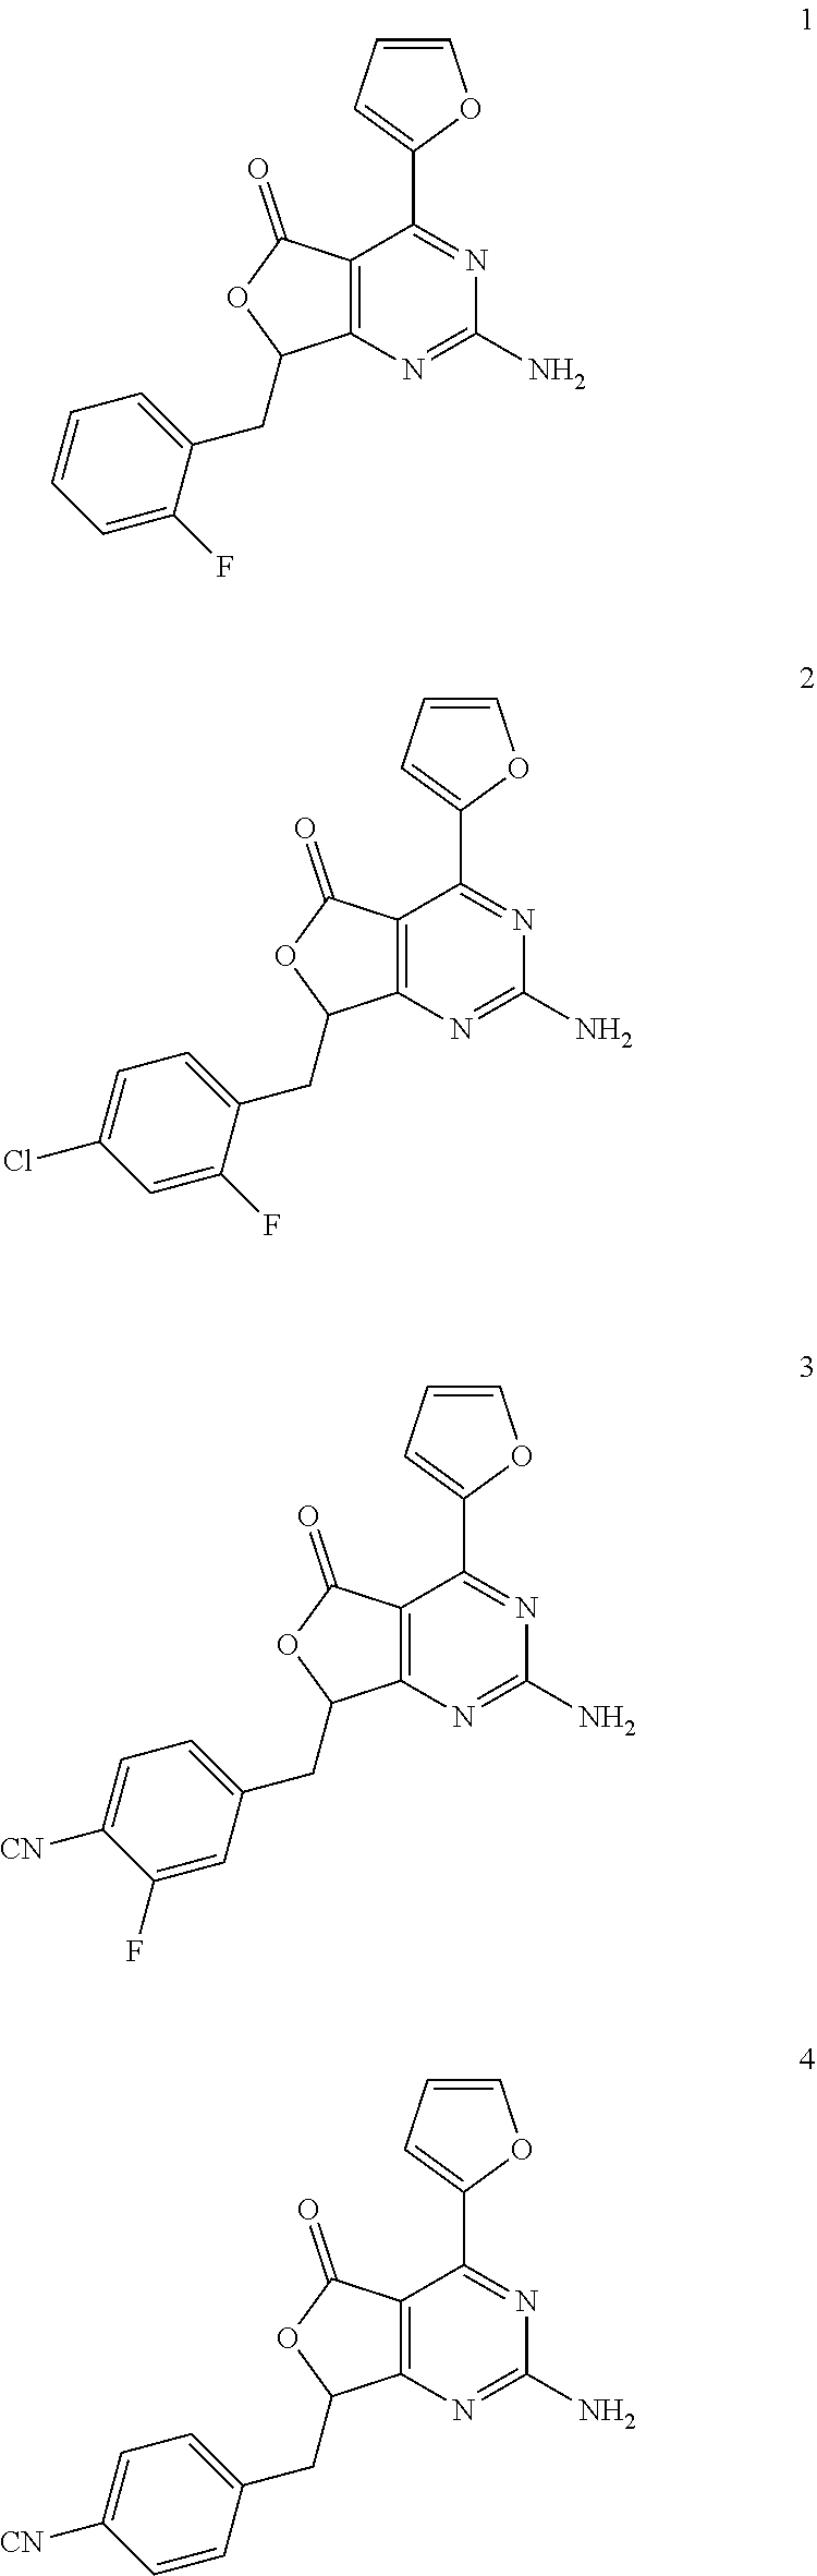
C12=C(N=C(N)N=C1C1=CC=CO1)C(CC1=CC=CC=C1F)OC2=O.C12=C(N=C(N)N=C1C1=CC=CO1)C(CC1=CC=C(Cl)C=C1F)OC2=O.C12=C(N=C(N)N=C1C1=CC=CO1)C(CC1=CC=C([CN])C(F)=C1)OC2=O.C12=C(N=C(N)N=C1C1=CC=CO1)C(CC1=CC=C([CN])C=C1)OC2=O
